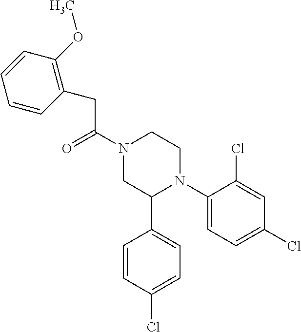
C(C(N1CC(C2=CC=C(Cl)C=C2)N(C2=CC=C(Cl)C=C2Cl)CC1)=O)C1=C(OC)C=CC=C1
